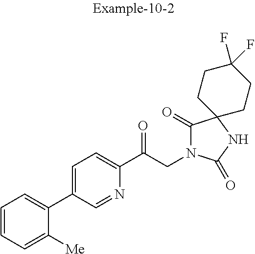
C1=CC=C([Me])C(C2=CC=C(C(CN3C(=O)C4(NC3=O)CCC(F)(F)CC4)=O)N=C2)=C1
